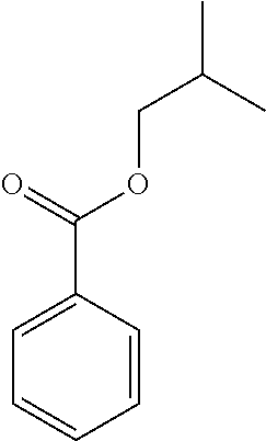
C1=C(C(=O)OCC(C)C)C=CC=C1
